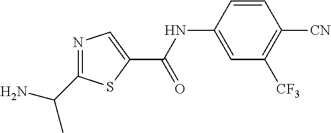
N1=C(C(C)N)SC(C(NC2=CC([CF3])=C([CN])C=C2)=O)=C1
